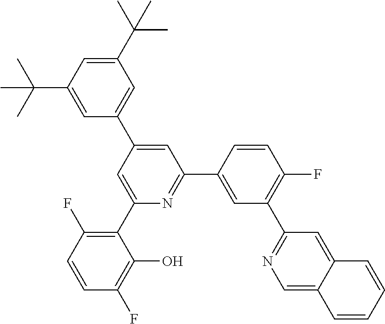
C1(C(C)(C)C)=CC(C(C)(C)C)=CC(C2=CC(C3=CC(C4=NC=C5C(=C4)C=CC=C5)=C(F)C=C3)=NC(C3=C(F)C=CC(F)=C3O)=C2)=C1
